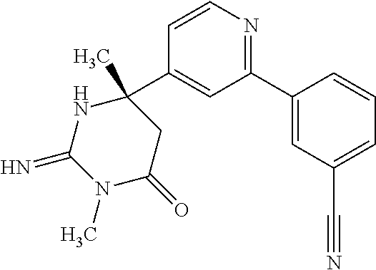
C1=CC(C2(C)NC(=N)N(C)C(=O)C2)=CC(C2=CC(C#N)=CC=C2)=N1
